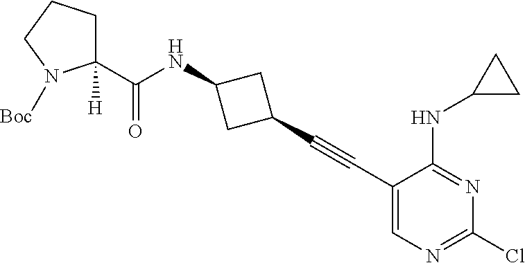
C1(C#CC2=CN=C(Cl)N=C2NC2CC2)CC(NC(=O)C2([H])CCCN2[Boc])C1
